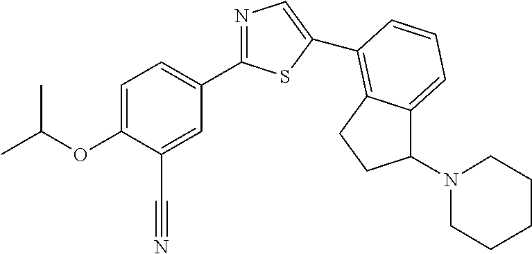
C1=C(OC(C)C)C(C#N)=CC(C2=NC=C(C3=C4C(=CC=C3)C(N3CCCCC3)CC4)S2)=C1
